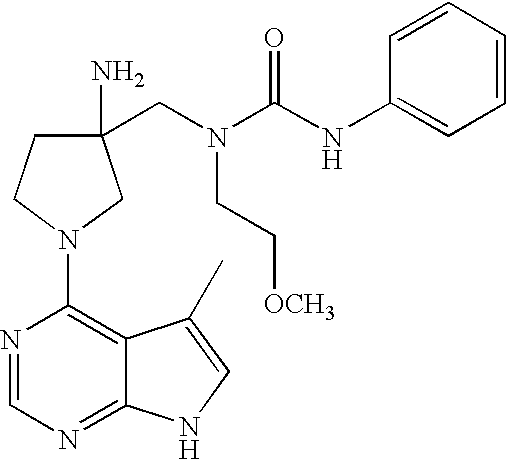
N1=CN=C2C(=C1N1CC(CN(C(NC3=CC=CC=C3)=O)CC[OCH3])(N)CC1)C(C)=CN2
